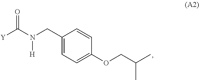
[Y]C(N(CC1=CC=C(OCC(C)C)C=C1)[H])=O
